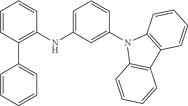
C1=CC(C2=CC=CC=C2)=C(NC2=CC=CC(N3C4=C(C5=C3C=CC=C5)C=CC=C4)=C2)C=C1
